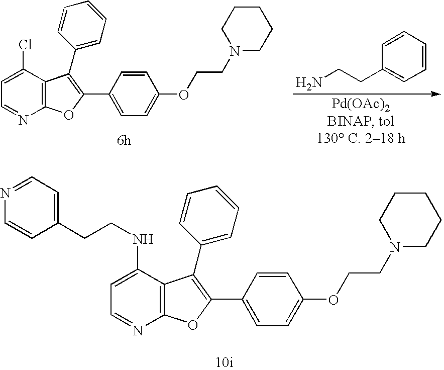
N1=CC=C(NCCC2=CC=NC=C2)C2=C1OC(C1=CC=C(OCCN3CCCCC3)C=C1)=C2C1=CC=CC=C1.N1=CC=C(Cl)C2=C1OC(C1=CC=C(OCCN3CCCCC3)C=C1)=C2C1=CC=CC=C1.C1(CCN)=CC=CC=C1
